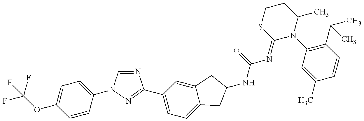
FC(OC1=CC=C(N2C=NC(C3=CC=C4C(=C3)CC(NC(=O)N=C3N(C5=C(C(C)C)C=CC(C)=C5)C(C)CCS3)C4)=N2)C=C1)(F)F
